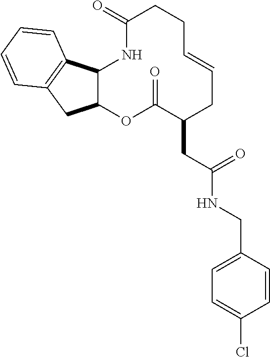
C12C(OC(=O)C(CC(NCC3=CC=C(Cl)C=C3)=O)CC=CCCC(=O)N1)CC1=C2C=CC=C1
